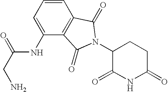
C1=CC2=C(C(NC(CN)=O)=C1)C(=O)N(C1C(=O)NC(=O)CC1)C2=O
